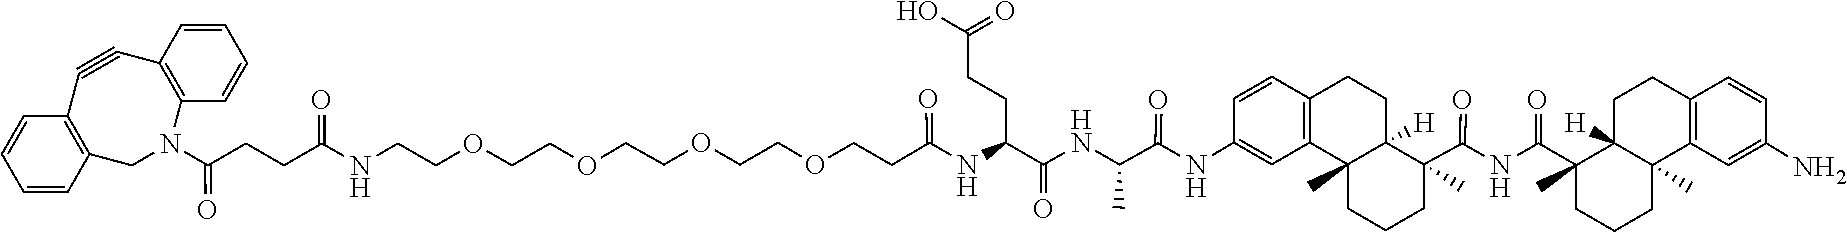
C1=CC=CC2=C1C#CC1=C(CN2C(=O)CCC(NCCOCCOCCOCCOCCC(=O)NC(C(=O)NC(C(NC2=CC3=C(C=C2)CCC2([H])C(C(=O)NC(C4(C)CCCC5(C)C6=C(C=CC(N)=C6)CCC54[H])=O)(C)CCCC23C)=O)C)CCC(O)=O)=O)C=CC=C1
